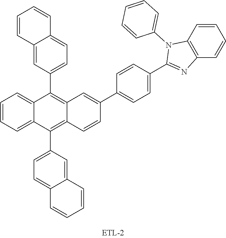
C12=CC=C(C3=C4C(=C(C5=CC=C6C(=C5)C=CC=C6)C5=CC=CC=C35)C=CC(C3=CC=C(C5=NC6=C(C=CC=C6)N5C5=CC=CC=C5)C=C3)=C4)C=C1C=CC=C2
